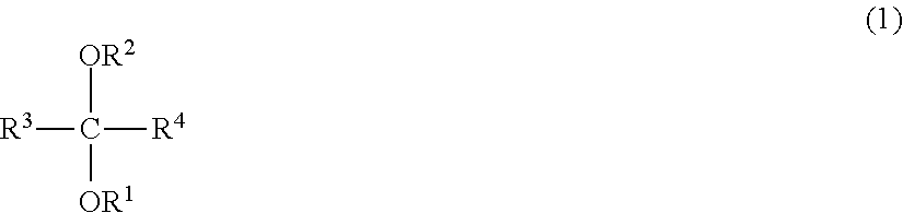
[OR2]C([R4])([R3])[OR1]
